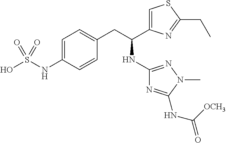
C1=C(NS(O)(=O)=O)C=CC(CC(C2=CSC(CC)=N2)NC2=NN(C)C(NC(=O)[OCH3])=N2)=C1
